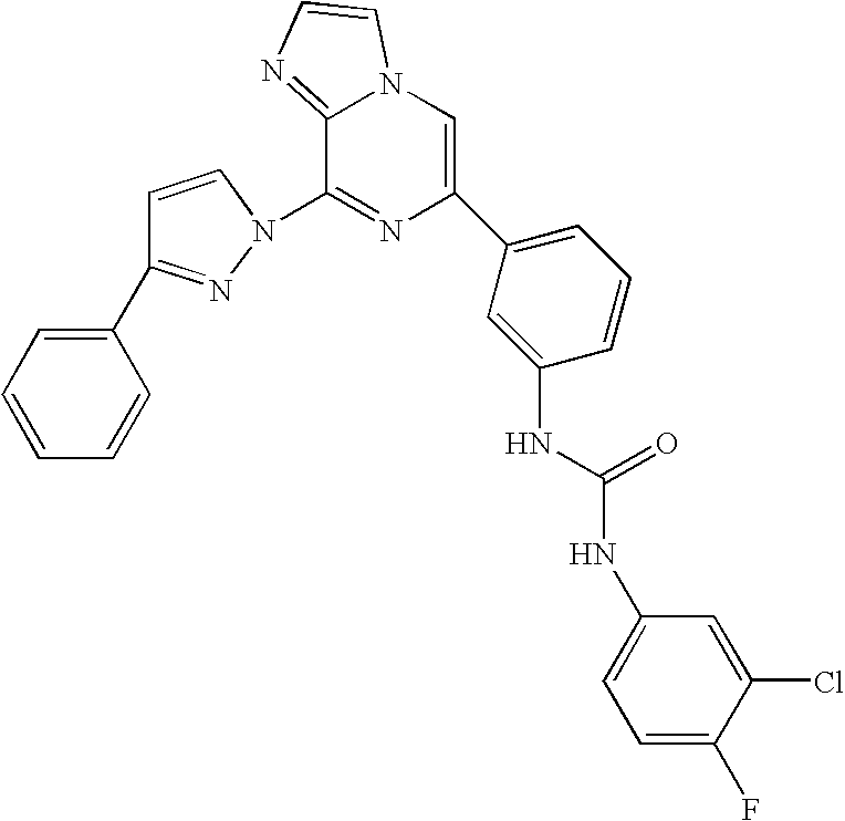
C1=CN(C2=NC(C3=CC=CC(NC(NC4=CC=C(F)C(Cl)=C4)=O)=C3)=CN3C2=NC=C3)N=C1C1=CC=CC=C1
